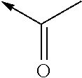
C(->C)(C)=O
